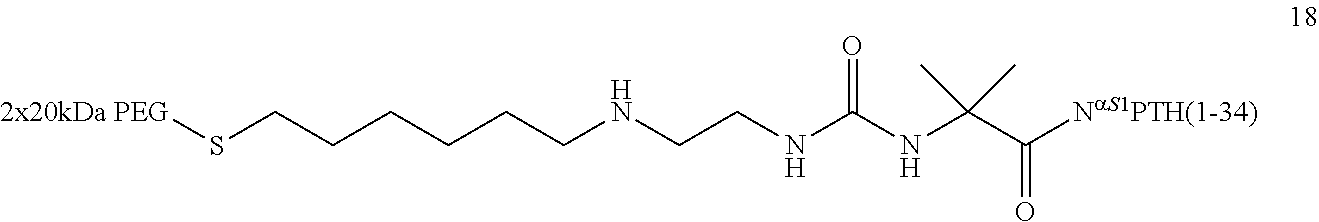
C(CNC(NC(C([NaS1PTH(1-34)])=O)(C)C)=O)NCCCCCCS[2x20kDa PEG]
